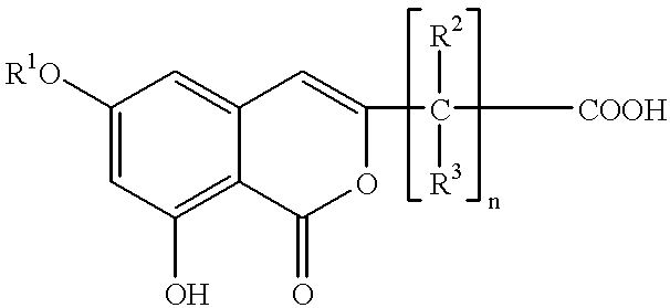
C1=C([R1O])C=C2C(=C1O)C(=O)OC(C([R2])([R3])[COOH])=C2
